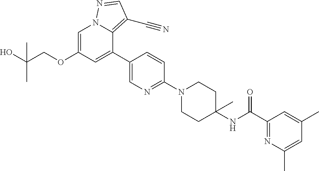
C1=C(OCC(O)(C)C)C=C(C2=CN=C(N3CCC(NC(C4=NC(C)=CC(C)=C4)=O)(C)CC3)C=C2)C2=C(C#N)C=NN12
